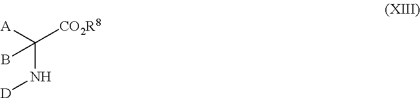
N([D])C([A])([CO2R8])B
